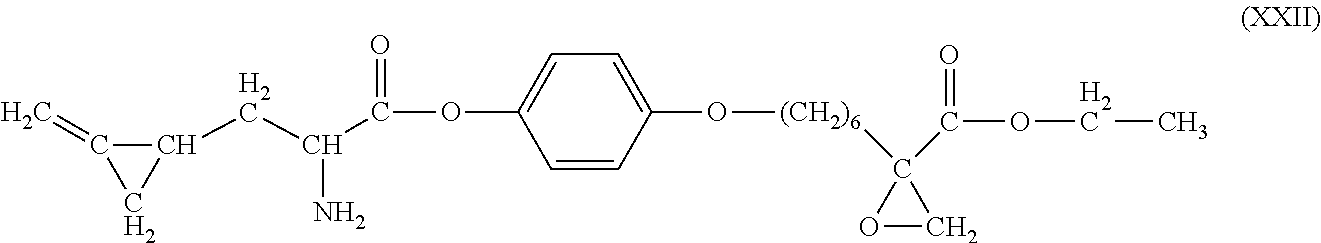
C1=C(OC(=O)C(CC2C(=C)C2)N)C=CC(O[(CH2)6]C2(C(=O)OCC)OC2)=C1
